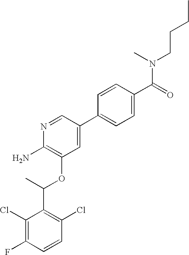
C1(Cl)=C(F)C=CC(Cl)=C1C(C)OC1=C(N)N=CC(C2=CC=C(C(=O)N(C)CCCC)C=C2)=C1
